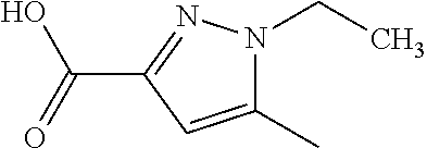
C1(C)=CC(C(=O)O)=NN1CC
